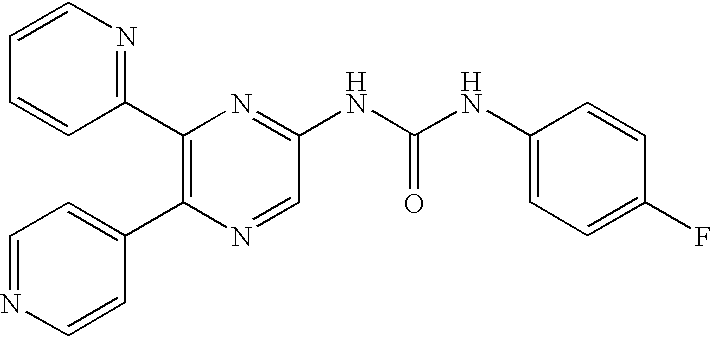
C1(C2=C(C3=CC=NC=C3)N=CC(NC(NC3=CC=C(F)C=C3)=O)=N2)=NC=CC=C1
